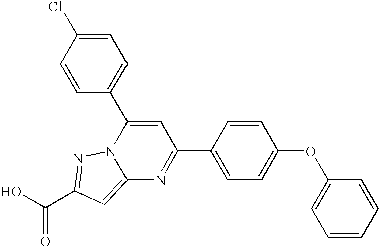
O=C(O)C1=NN2C(=C1)N=C(C1=CC=C(OC3=CC=CC=C3)C=C1)C=C2C1=CC=C(Cl)C=C1
